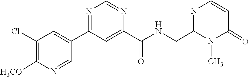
N1(C)C(CNC(C2=CC(C3=CC(Cl)=C([H3CO])N=C3)=NC=N2)=O)=NC=CC1=O
